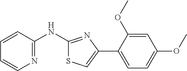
C1=CC(NC2=NC(C3=CC=C(OC)C=C3OC)=CS2)=NC=C1
